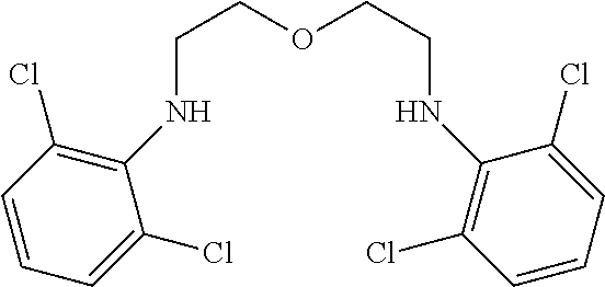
C(COCCNC1=C(Cl)C=CC=C1Cl)NC1=C(Cl)C=CC=C1Cl
